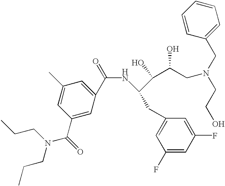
C1(F)=CC(F)=CC(CC(NC(=O)C2=CC(C)=CC(C(=O)N(CCC)CCC)=C2)C(C(CN(CC2=CC=CC=C2)CCO)O)O)=C1
